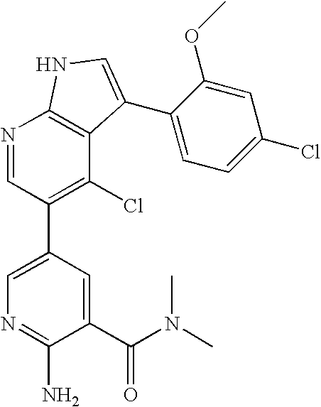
N1=CC(C2=CN=C(N)C(C(N(C)C)=O)=C2)=C(Cl)C2=C1NC=C2C1=CC=C(Cl)C=C1OC
